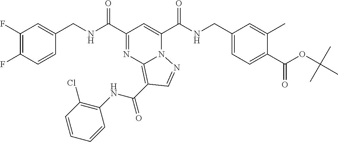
C1(F)=C(F)C=CC(CNC(C2=NC3=C(C(NC4=C(Cl)C=CC=C4)=O)C=NN3C(C(NCC3=CC=C(C(OC(C)(C)C)=O)C(C)=C3)=O)=C2)=O)=C1
